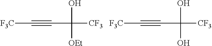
[F3C]C#CC([CF3])(O)[OEt].[F3C]C#CC([CF3])(O)O
